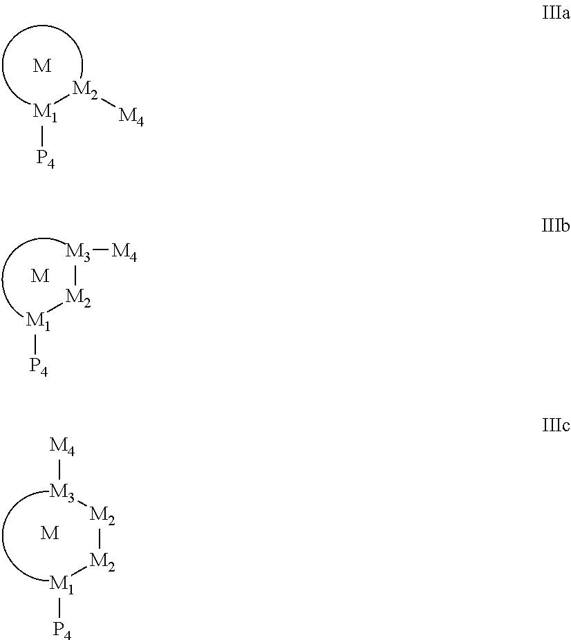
[M1]([P4])[M2][M4].[M].[M1]([P4])[M2][M3][M4].[M].[M1]([P4])[M2][M2][M3][M4].[M]
